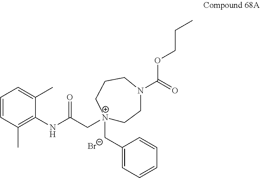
[N+]1(CC(=O)NC2=C(C)C=CC=C2C)(CC2=CC=CC=C2)CCN(C(=O)OCCC)CCC1.[Br-]
